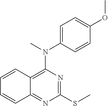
C12=C(N(C3=CC=C(OC)C=C3)C)N=C(SC)N=C1C=CC=C2
